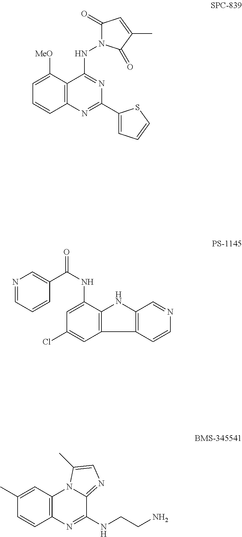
C12=C(C([MeO])=CC=C1)C(NN1C(=O)C=C(C)C1=O)=NC(C1=CC=CS1)=N2.C1=CC=NC=C1C(NC1=CC(Cl)=CC2=C1NC1=C2C=CN=C1)=O.C1(C)=CC2=C(C=C1)N=C(NCCN)C1=NC=C(C)N21
